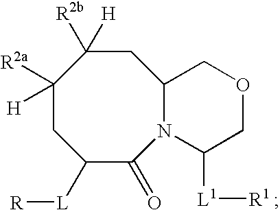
C1([R2a])([H])CC([L][R])C(=O)N2C(CC1([R2b])[H])COCC2[L1][R1 ]
